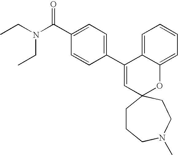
C1(C(N(CC)CC)=O)=CC=C(C2=CC3(OC4=CC=CC=C24)CCCN(C)CC3)C=C1
